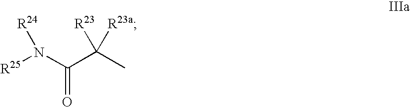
[R25]N(C(C(C)([R23])[R23a])=O)[R24]
